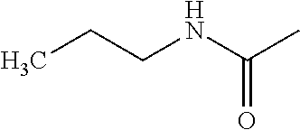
C(C)(=O)NCCC
